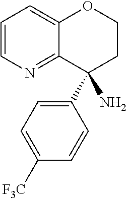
C1=CN=C2C(=C1)OCCC2(C1=CC=C([F3C])C=C1)N
